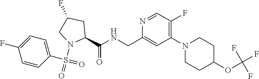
N1=CC(F)=C(N2CCC(OC(F)(F)F)CC2)C=C1CNC(=O)C1CC(F)CN1S(C1=CC=C(F)C=C1)(=O)=O
